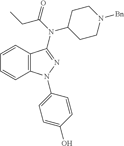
C12=C(C=CC=C1)C(N(C1CCN([Bn])CC1)C(=O)CC)=NN2C1=CC=C(O)C=C1
